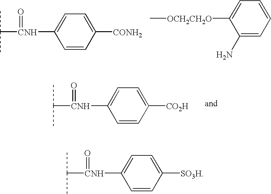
C([CNH](=O)C1=CC=C([CONH2])C=C1)(C)C.[OCH2CH2O](C1=CC=CC=C1N)C.C([CNH](=O)C1=CC=C([CO2H])C=C1)(C)C.C([CNH](=O)C1=CC=C([SO3H])C=C1)(C)C
